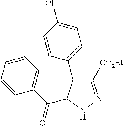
C1([CO2Et])=NNC(C(C2=CC=CC=C2)=O)C1C1=CC=C(Cl)C=C1
